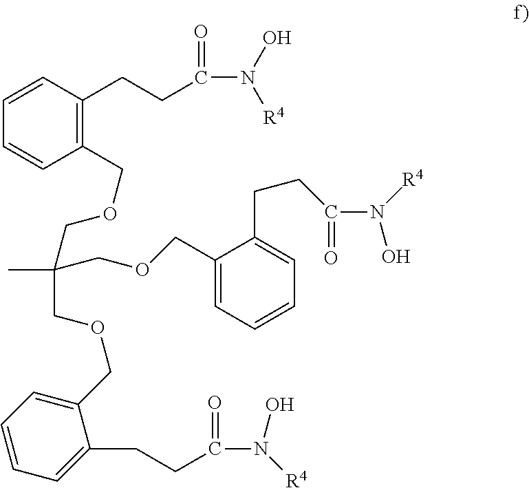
C1(COCC(C)(COCC2=CC=CC=C2CCC(N(O)[R4])=O)COCC2=CC=CC=C2CCC(=O)N([R4])O)=C(CCC(N(O)[R4])=O)C=CC=C1
